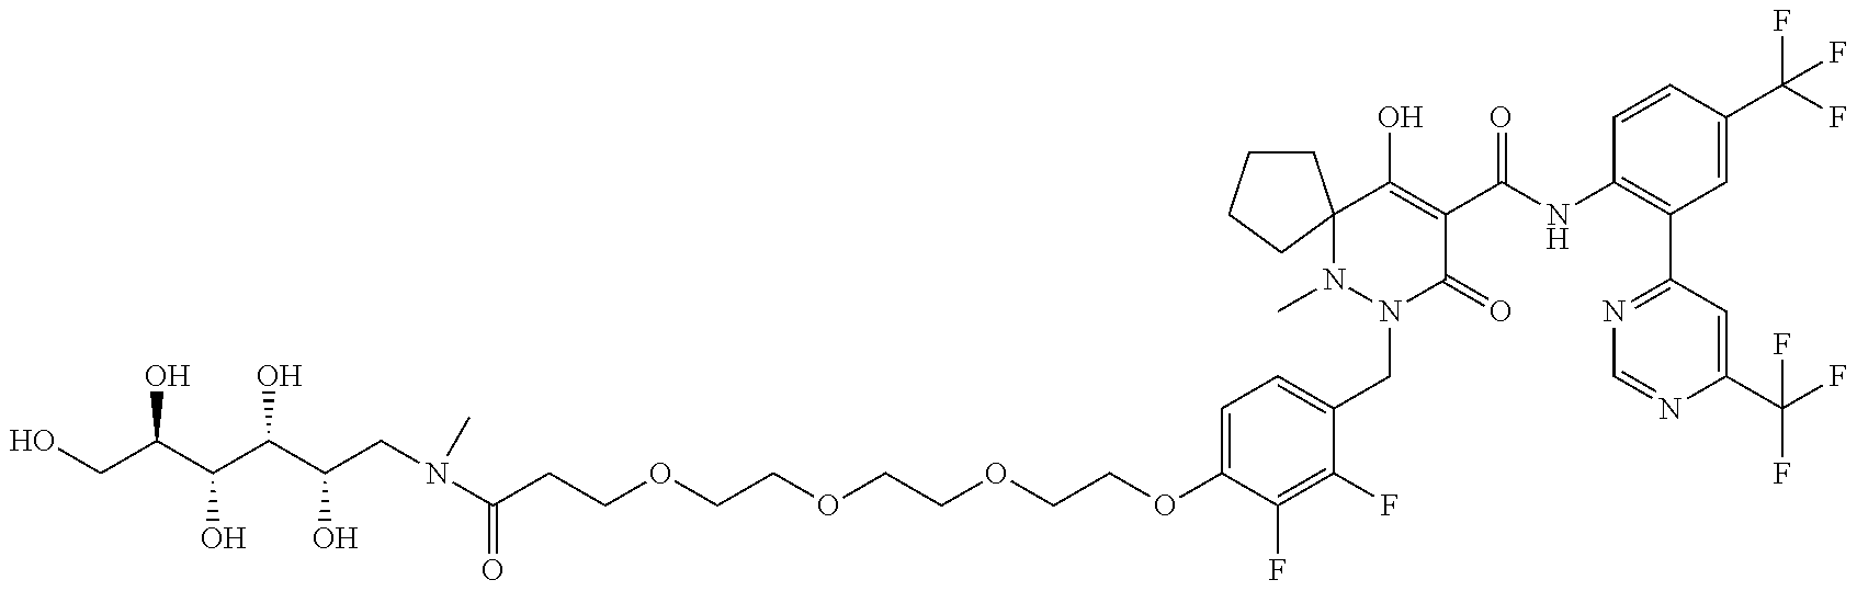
C(COCCOCCOCCC(N(CC(C(C(C(CO)O)O)O)O)C)=O)OC1=CC=C(CN2C(=O)C(C(=O)NC3=C(C4=NC=NC(C(F)(F)F)=C4)C=C(C(F)(F)F)C=C3)=C(O)C3(N2C)CCCC3)C(F)=C1F
